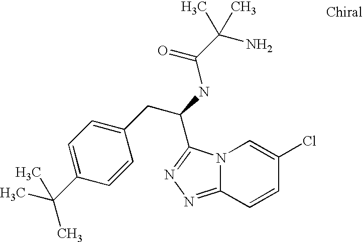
C1(CC(NC(C(C)(N)C)=O)C2=NN=C3N2C=C(Cl)C=C3)=CC=C(C(C)(C)C)C=C1
